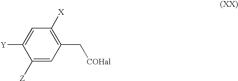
C1(C[COHal])=C([X])C=C([Y])C([Z])=C1
